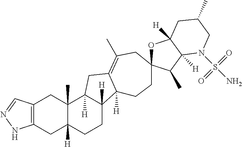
C12=C(C=NN1)CC1(C)C([H])(C2)CCC2([H])C1([H])CC1=C(C)CC3(CCC21[H])OC1([H])C([H])(C3C)N(S(N)(=O)=O)CC(C)C1
